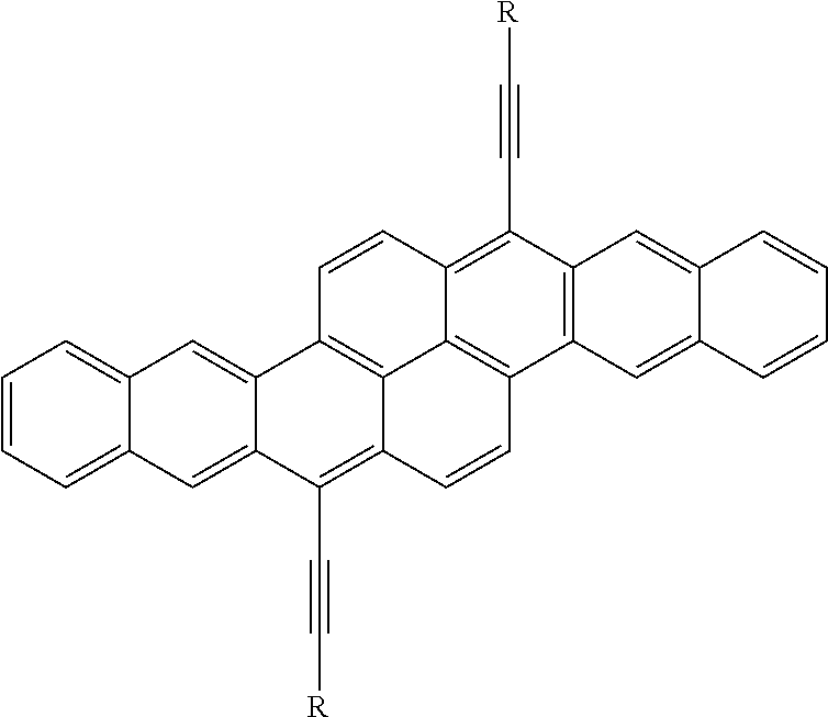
C12=CC3=C(C=C1C=CC=C2)C(C#C[R])=C1C2=C3C=CC3=C(C#C[R])C4=CC5=CC=CC=C5C=C4C(=C23)C=C1
